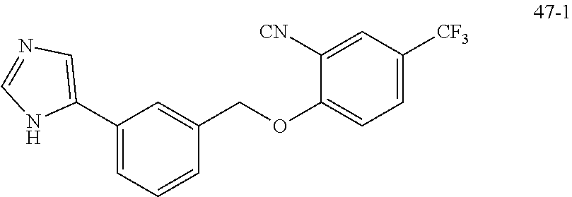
C1=CC=C(C2=CN=CN2)C=C1COC1=CC=C([CF3])C=C1[CN]
